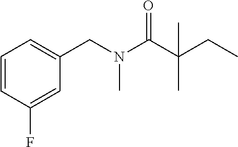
C1=CC(F)=CC(CN(C(C(CC)(C)C)=O)C)=C1
